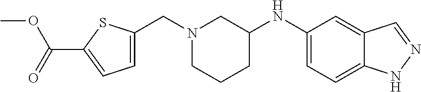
C1(NC2CN(CC3=CC=C(C(OC)=O)S3)CCC2)=CC=C2C(=C1)C=NN2
